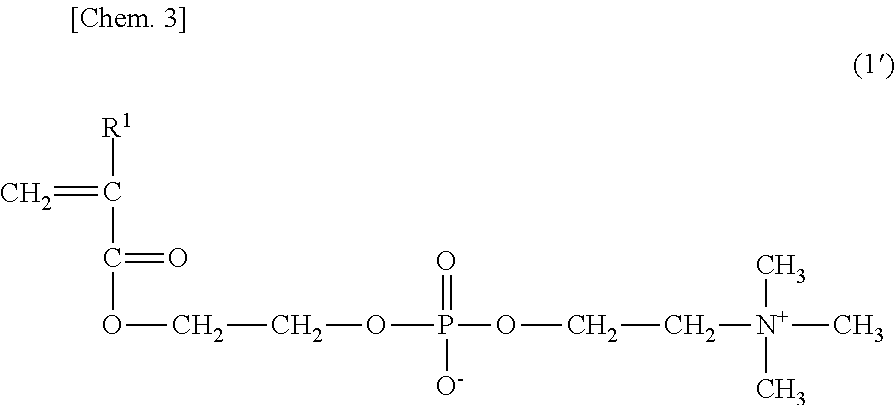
[R1]C(C(OCCOP(=O)([O-])OCC[N+](C)(C)C)=O)=C
